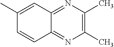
C1(C)=C(C)N=C2C(=N1)C=CC(C)=C2
